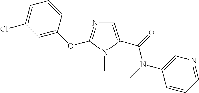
C1=C(C(=O)N(C)C2=CN=CC=C2)N(C)C(OC2=CC(Cl)=CC=C2)=N1
